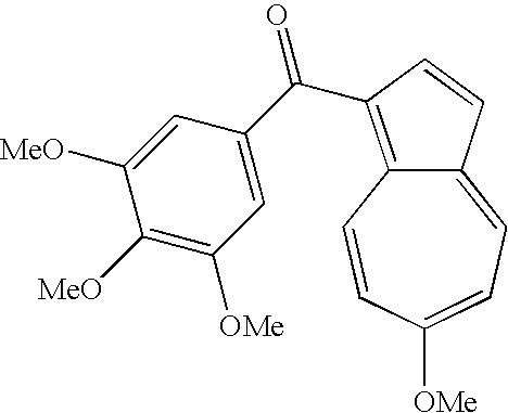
C12=C(C(=O)C3=CC([OMe])=C([MeO])C([MeO])=C3)C=CC1=CC=C([OMe])C=C2
